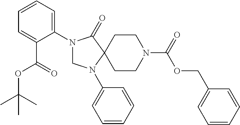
N1(C2=CC=CC=C2C(OC(C)(C)C)=O)CN(C2=CC=CC=C2)C2(C1=O)CCN(C(OCC1=CC=CC=C1)=O)CC2
